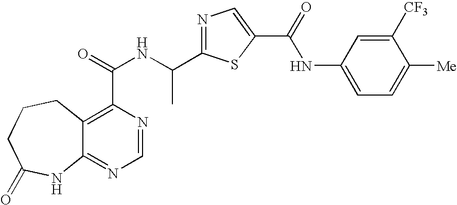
C12=NC=NC(C(=O)NC(C3=NC=C(C(=O)NC4=CC=C([Me])C([CF3])=C4)S3)C)=C1CCCC(=O)N2
